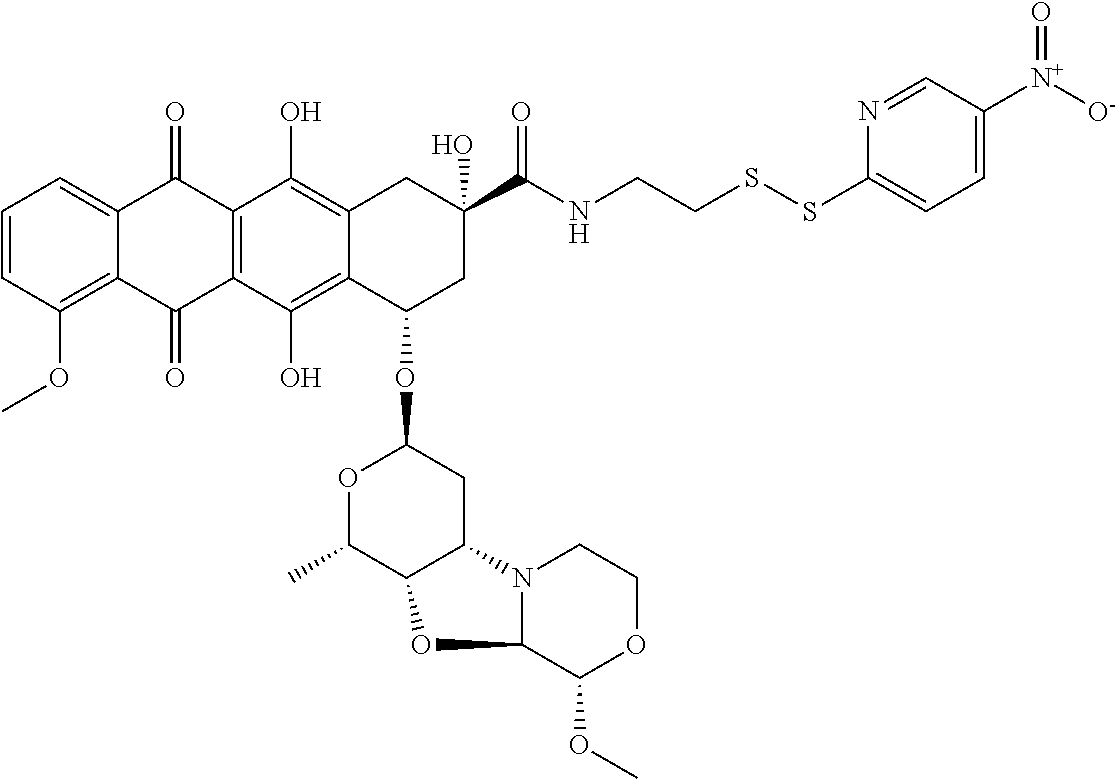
C1=CC(OC)=C2C(=C1)C(=O)C1=C(C2=O)C(O)=C2C(=C1O)CC(C(NCCSSC1=CC=C([N+]([O-])=O)C=N1)=O)(O)CC2OC1OC(C)C2C(C1)N1C(O2)C(OC)OCC1
